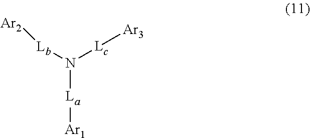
N([La][Ar1])([Lb][Ar2])[Lc][Ar3]
